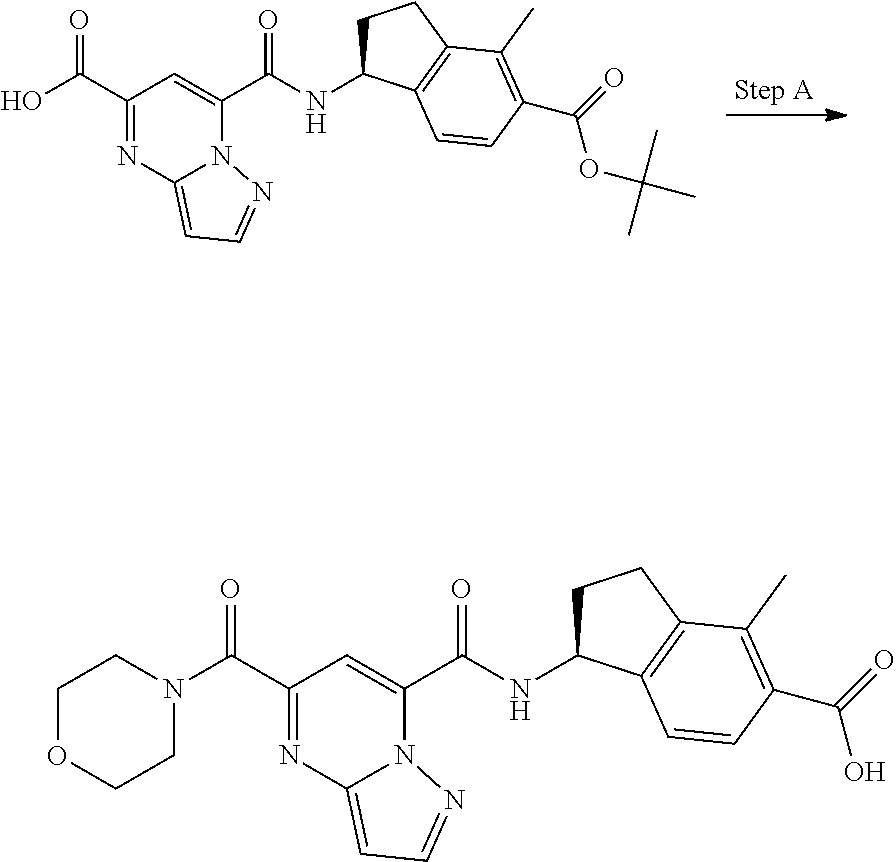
OC(C1=NC2=CC=NN2C(C(NC2CCC3=C2C=CC(C(OC(C)(C)C)=O)=C3C)=O)=C1)=O.N1(C(C2=NC3=CC=NN3C(C(NC3CCC4=C3C=CC(C(O)=O)=C4C)=O)=C2)=O)CCOCC1
